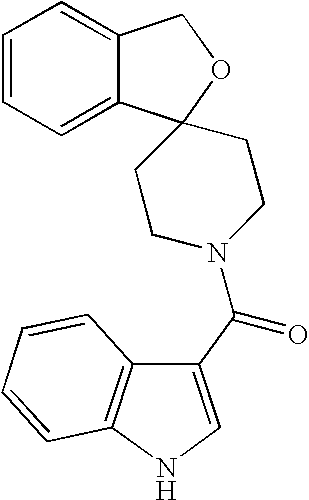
C1(C(=O)N2CCC3(CC2)OCC2=CC=CC=C32)=CNC2=C1C=CC=C2
